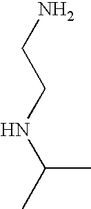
N(C(C)C)CCN
